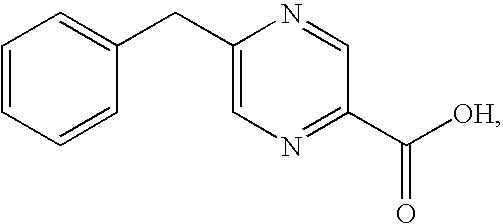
C1(CC2=CC=CC=C2)=CN=C(C([OH])=O)C=N1
